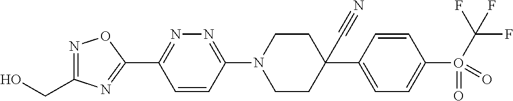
OCC1=NOC(C2=NN=C(N3CCC(C#N)(C4=CC=C(O(=O)(=O)C(F)(F)F)C=C4)CC3)C=C2)=N1
